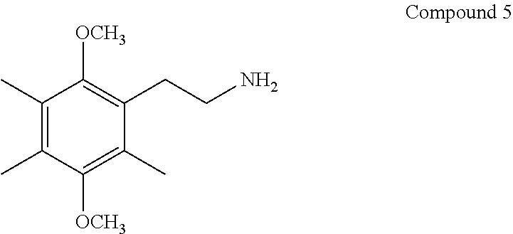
C1(C)=C(C)C([OCH3])=C(C)C(CCN)=C1[OCH3]
